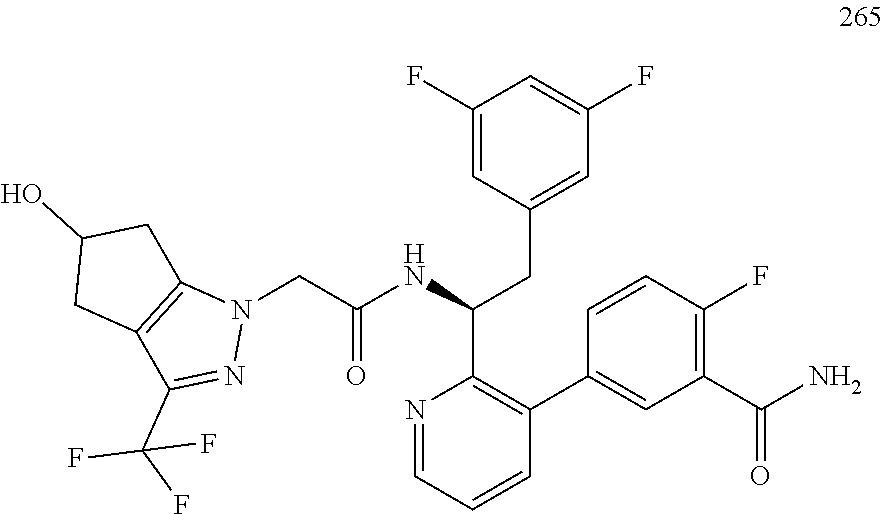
C1(F)=CC(CC(C2=C(C3=CC(C(N)=O)=C(F)C=C3)C=CC=N2)NC(CN2C3=C(C(C(F)(F)F)=N2)CC(O)C3)=O)=CC(F)=C1
